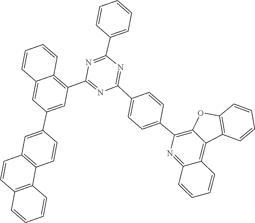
C12=C(C=CC=C1)OC1=C(C3=CC=C(C4=NC(C5=CC=CC=C5)=NC(C5=C6C=CC=CC6=CC(C6=CC7=C(C=C6)C6=C(C=C7)C=CC=C6)=C5)=N4)C=C3)N=C3C(=C21)C=CC=C3
